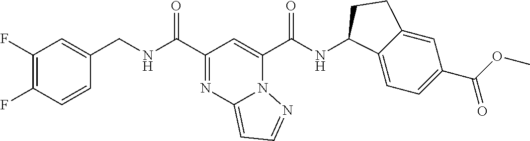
C1(C(NCC2=CC(F)=C(F)C=C2)=O)=NC2=CC=NN2C(C(NC2C3=CC=C(C(OC)=O)C=C3CC2)=O)=C1
